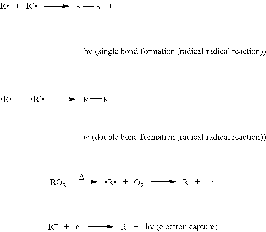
[R].[R][R].[R].[R]=[R].[D].[R].[O2].[R].[R+].[R]
